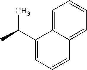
CC(C1=CC=CC2=CC=CC=C12)C
